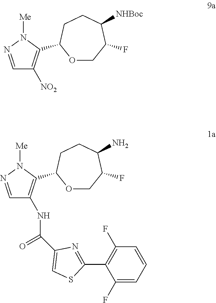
C1=NN([Me])C(C2OCC(F)C(N)CC2)=C1NC(=O)C1=CSC(C2=C(F)C=CC=C2F)=N1.C1=NN([Me])C(C2OCC(F)C([NHBoc])CC2)=C1[NO2]
